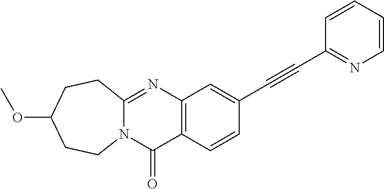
C12=C(C=CC(C#CC3=NC=CC=C3)=C1)C(=O)N1C(=N2)CCC(OC)CC1
